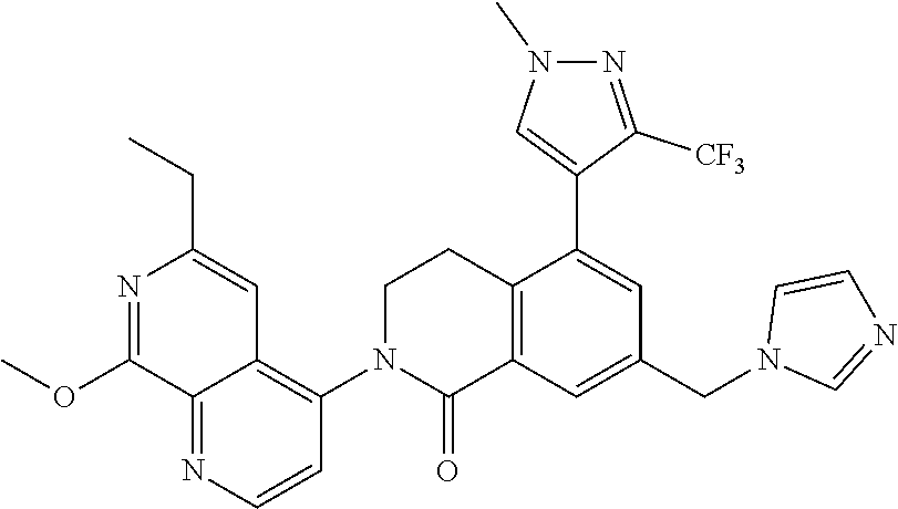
C12=C(C=C(CN3C=NC=C3)C=C1C1=CN(C)N=C1[CF3])C(=O)N(C1=C3C(=NC=C1)C(OC)=NC(CC)=C3)CC2
